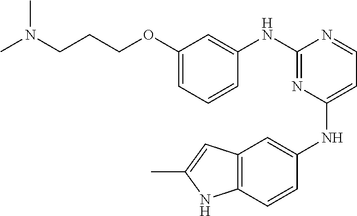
CN(CCCOC1=CC=CC(NC2=NC(NC3=CC4=C(C=C3)NC(C)=C4)=CC=N2)=C1)C
